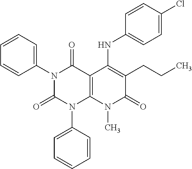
C1(N2C(=O)N(C3=CC=CC=C3)C3=C(C2=O)C(NC2=CC=C(Cl)C=C2)=C(CCC)C(=O)N3C)=CC=CC=C1
